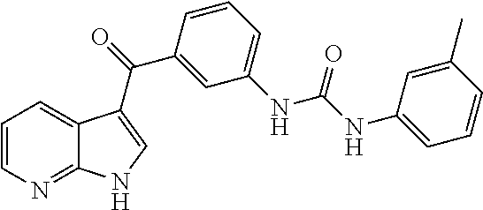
C1=CN=C2C(=C1)C(C(C1=CC(NC(=O)NC3=CC=CC(C)=C3)=CC=C1)=O)=CN2
